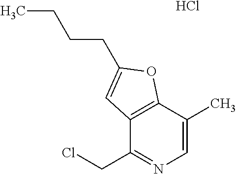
C1(C)=CN=C(CCl)C2=C1OC(CCCC)=C2.Cl
